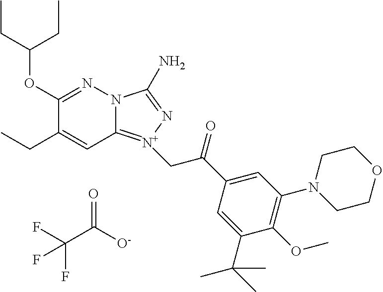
C1(OC(CC)CC)=NN2C(=[N+](CC(C3=CC(N4CCOCC4)=C(OC)C(C(C)(C)C)=C3)=O)N=C2N)C=C1CC.FC(C([O-])=O)(F)F
